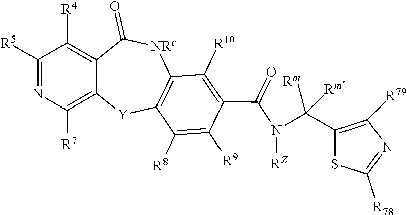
C1([R5])=NC([R7])=C2C(=C1[R4])C(=O)[NRc]C1=C([Y]2)C([R8])=C([R9])C(C(N(C(C2=C([R79])N=C([R78])S2)([Rm])[Rm])[RZ])=O)=C1[R10]
